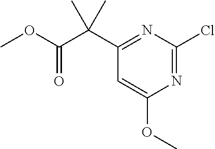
C1(C(C(=O)OC)(C)C)=NC(Cl)=NC(OC)=C1
